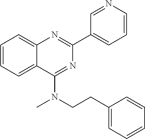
C1=CC=C2C(=C1)N=C(C1=CC=CN=C1)N=C2N(CCC1=CC=CC=C1)C
